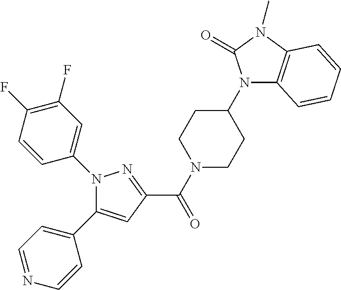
C(=O)(C1=NN(C2=CC(F)=C(F)C=C2)C(C2=CC=NC=C2)=C1)N1CCC(N2C3=C(N(C)C2=O)C=CC=C3)CC1
